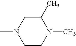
C1CN(C)C(C)CN1C
